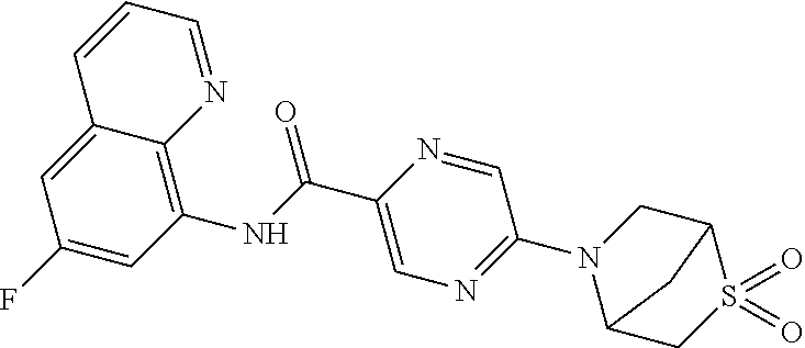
C12=CC(F)=CC(NC(C3=CN=C(N4C5CS(=O)(=O)C(C4)C5)C=N3)=O)=C1N=CC=C2
